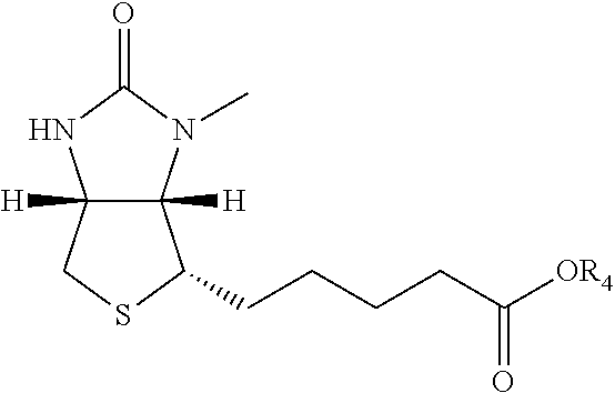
C12([H])C([H])(N(C)C(=O)N1)C(CCCCC([OR4])=O)SC2
